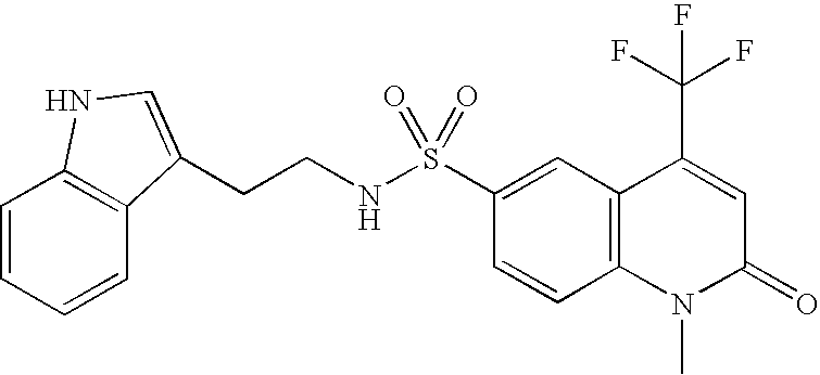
C12=C(C=CC(S(NCCC3=CNC4=C3C=CC=C4)(=O)=O)=C1)N(C)C(=O)C=C2C(F)(F)F
